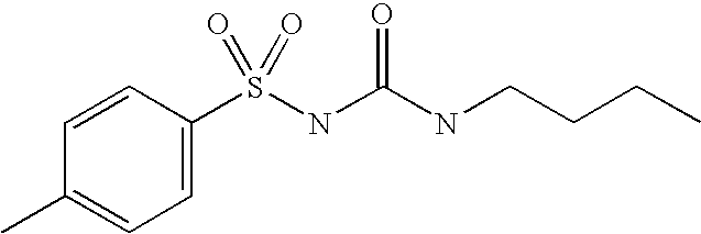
C1=CC(S(NC(NCCCC)=O)(=O)=O)=CC=C1C
